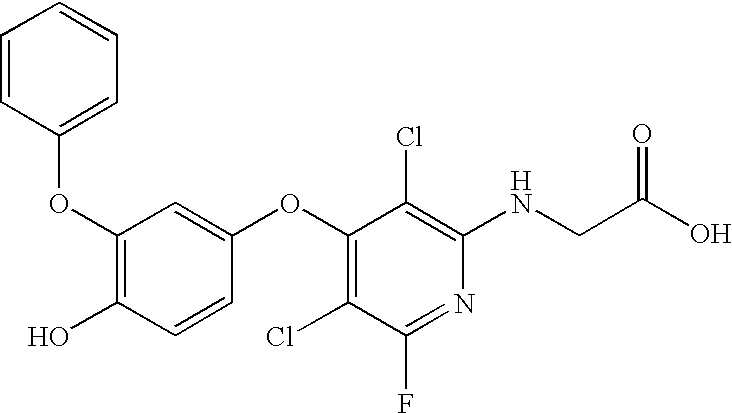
O(C1=C(O)C=CC(OC2=C(Cl)C(F)=NC(NCC(=O)O)=C2Cl)=C1)C1=CC=CC=C1
